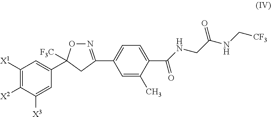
N1=C(C2=CC=C(C(=O)NCC(NC[CF3])=O)C(C)=C2)CC([F3C])(C2=CC([X1])=C([X2])C([X3])=C2)O1
